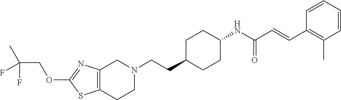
C12=C(CCN(CCC3CCC(NC(C=CC4=C(C)C=CC=C4)=O)CC3)C1)SC(OCC(C)(F)F)=N2
